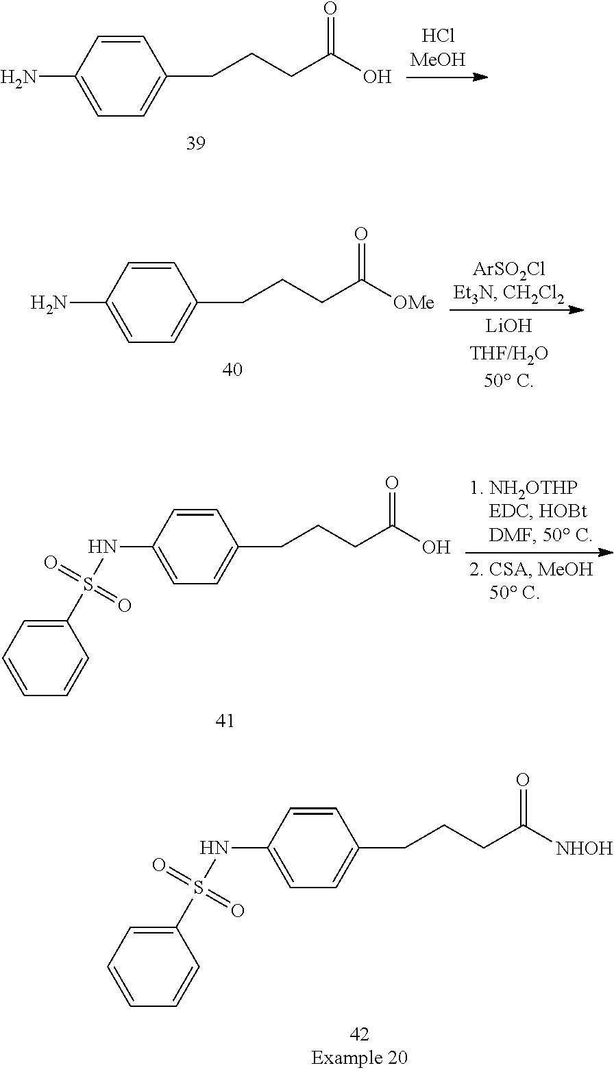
C1=CC(NS(C2=CC=CC=C2)(=O)=O)=CC=C1CCCC([NHOH])=O.C1=CC(N)=CC=C1CCCC(O)=O.C1=CC(N)=CC=C1CCCC([OMe])=O.C1=CC(NS(C2=CC=CC=C2)(=O)=O)=CC=C1CCCC(O)=O
